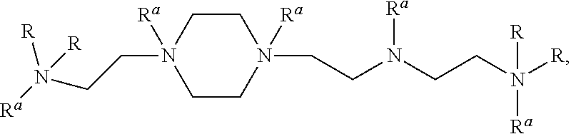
C1CN(CCN(CCN([R])([Ra])[R])[Ra])([Ra])CCN1(CCN([Ra])([R])[R])[Ra]
